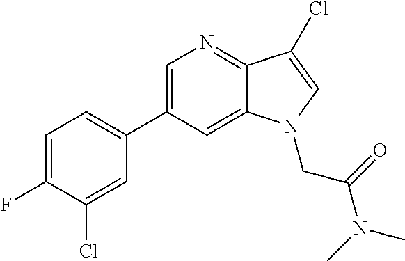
C1(C2=CN=C3C(=C2)N(CC(=O)N(C)C)C=C3Cl)=CC=C(F)C(Cl)=C1
